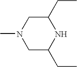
CN1CC(CC)NC(CC)C1
